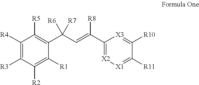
C1([R4])=C([R3])C([R2])=C([R1])C(C(C=C(C2=[X2][X1]=C([R11])C([R10])=[X3]2)[R8])([R6])[R7])=C1[R5]
